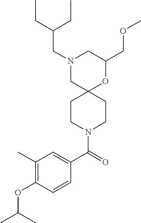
C1(COC)OC2(CN(CC(CC)CC)C1)CCN(C(C1=CC(C)=C(OC(C)C)C=C1)=O)CC2
